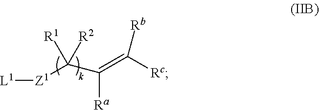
[L1][Z1]C(C(=C([Rb])[Rc])[Ra])([R1])[R2]
